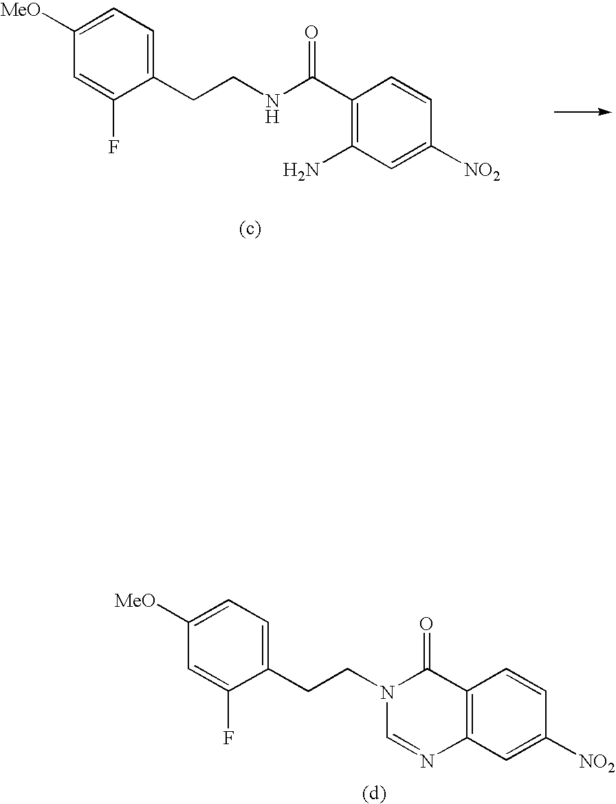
C1([MeO])=CC=C(CCNC(C2=C(N)C=C([NO2])C=C2)=O)C(F)=C1.C1([MeO])=CC=C(CCN2C(=O)C3=C(N=C2)C=C([NO2])C=C3)C(F)=C1
